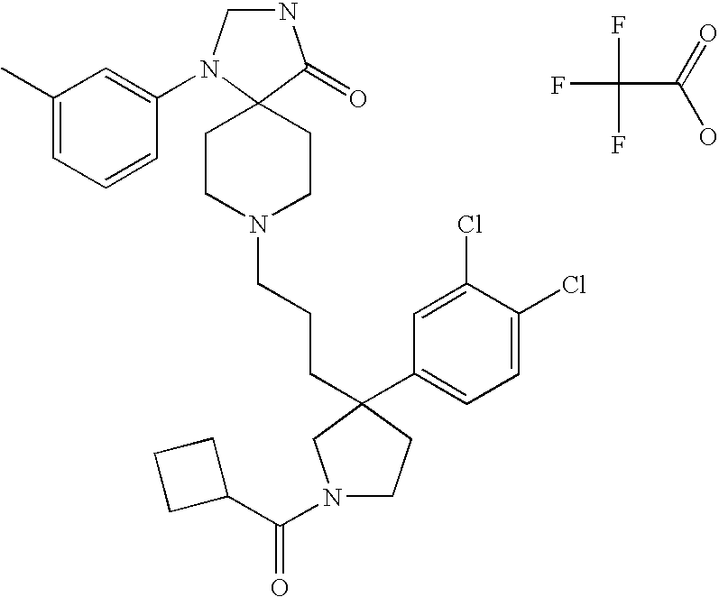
N1CN(C2=CC(C)=CC=C2)C2(C1=O)CCN(CCCC1(C3=CC=C(Cl)C(Cl)=C3)CN(C(C3CCC3)=O)CC1)CC2.FC(F)(F)C(=O)O
